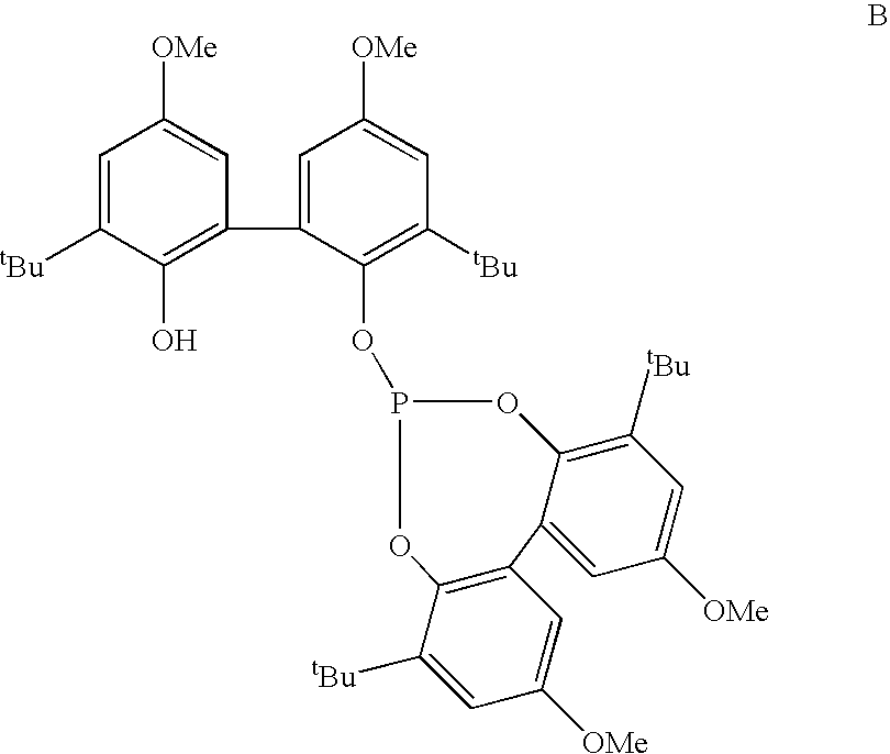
C1=C([tBu])C(O)=C(C2=CC([OMe])=CC([tBu])=C2OP2OC3=C(C4=CC([OMe])=CC([tBu])=C4O2)C=C([OMe])C=C3[tBu])C=C1[OMe]
